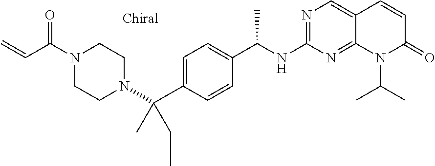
N1(C(C=C)=O)CCN(C(C2=CC=C(C(NC3=NC=C4C(=N3)N(C(C)C)C(=O)C=C4)C)C=C2)(C)CC)CC1
